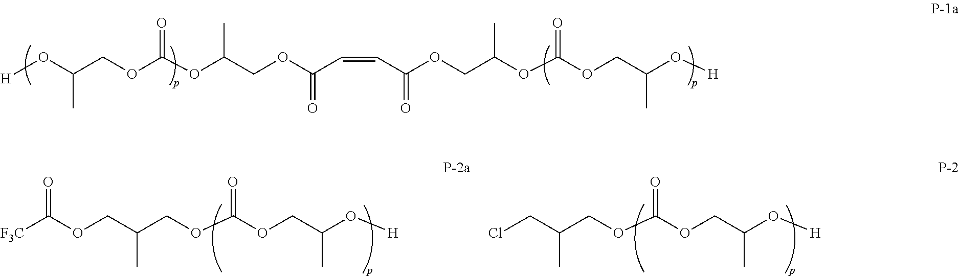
[F3C]C(OCC(COC(OCC(O[H])C)=O)C)=O.ClCC(COC(OCC(O[H])C)=O)C.[H]OC(COC(OC(COC(=O)C=CC(OCC(OC(OCC(O[H])C)=O)C)=O)C)=O)C
